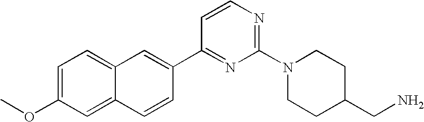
C1=C(OC)C=C2C(=C1)C=C(C1=NC(N3CCC(CN)CC3)=NC=C1)C=C2
